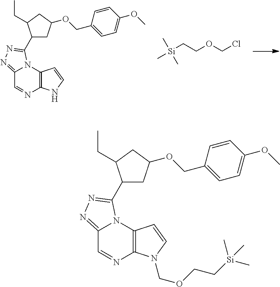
C12=NN=C(C3CC(OCC4=CC=C(OC)C=C4)CC3CC)N1C1=C(N=C2)NC=C1.C[Si](CCOCCl)(C)C.C12=NN=C(C3CC(OCC4=CC=C(OC)C=C4)CC3CC)N1C1=C(N=C2)N(COCC[Si](C)(C)C)C=C1
